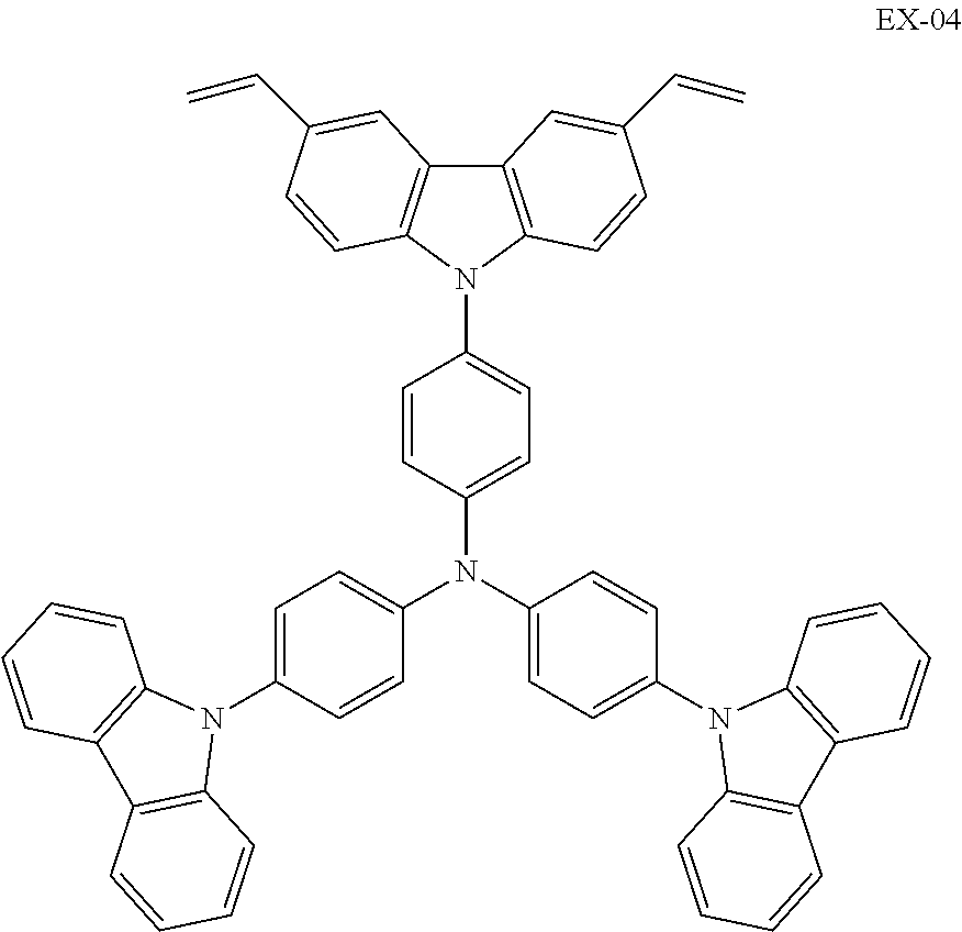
C12=C(N(C3=CC=C(N(C4=CC=C(N5C6=C(C7=C5C=CC=C7)C=CC=C6)C=C4)C4=CC=C(N5C6=C(C7=C5C=CC=C7)C=CC=C6)C=C4)C=C3)C3=C1C=C(C=C)C=C3)C=CC(C=C)=C2
